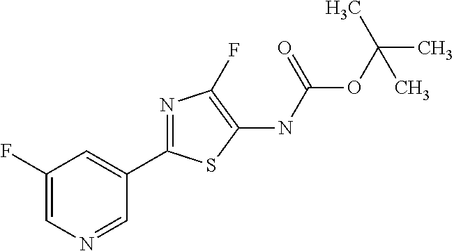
C1(NC(=O)OC(C)(C)C)=C(F)N=C(C2=CC(F)=CN=C2)S1
